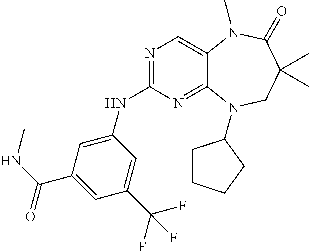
N1=C(NC2=CC(C(NC)=O)=CC(C(F)(F)F)=C2)N=C2C(=C1)N(C)C(=O)C(C)(C)CN2C1CCCC1
